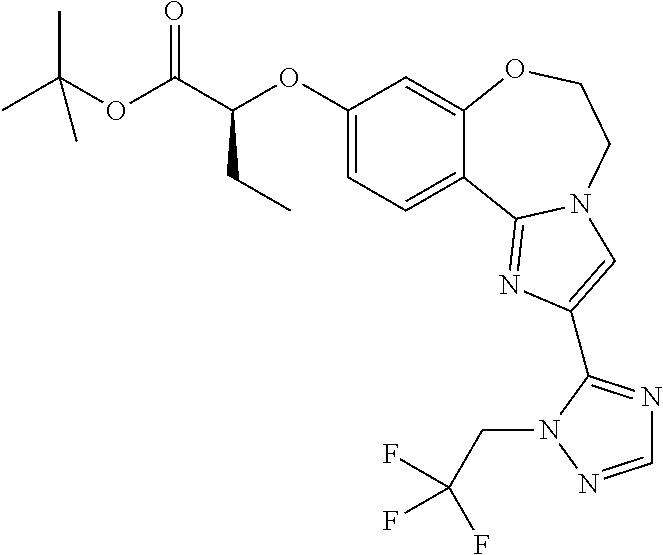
CC(OC(C(OC1=CC=C2C(=C1)OCCN1C2=NC(C2=NC=NN2CC(F)(F)F)=C1)CC)=O)(C)C
